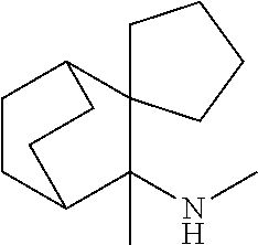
C1CC2C(NC)(C)C3(C1CC2)CCCC3
